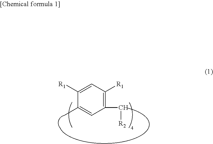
C1=C([R1])c(c)=CC(C[R2])=C1[R1]
